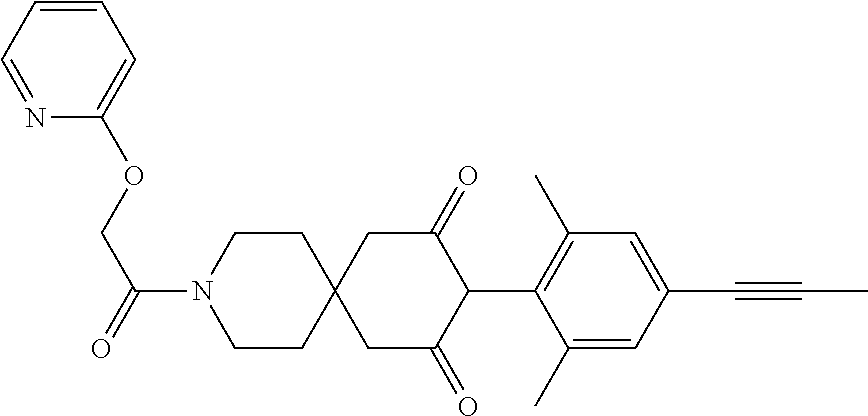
C1CN(C(=O)COC2=CC=CC=N2)CCC12CC(=O)C(C1=C(C)C=C(C#CC)C=C1C)C(=O)C2
